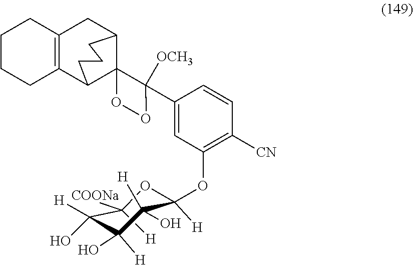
C1([COONa])([H])C([H])(O)C(O)([H])C(O)([H])C(OC2=C([CN])C=CC(C3([OCH3])C4(C5C6=C(CC4CCC5)CCCC6)OO3)=C2)([H])O1
